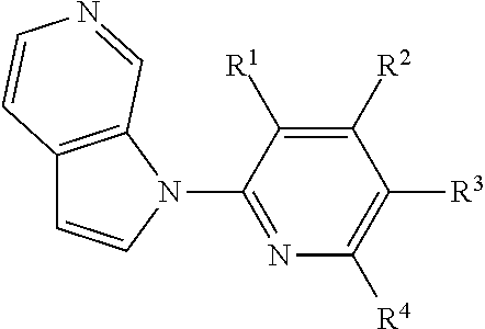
N1(C2=NC([R4])=C([R3])C([R2])=C2[R1])C2=C(C=C1)C=CN=C2
